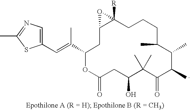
C1(C(=CC2=CN=C(C)S2)C)OC(=O)CC(O)C(C)(C)C(=O)C(C)C(C)C(C)CCCC2([R])C(C1)O2
